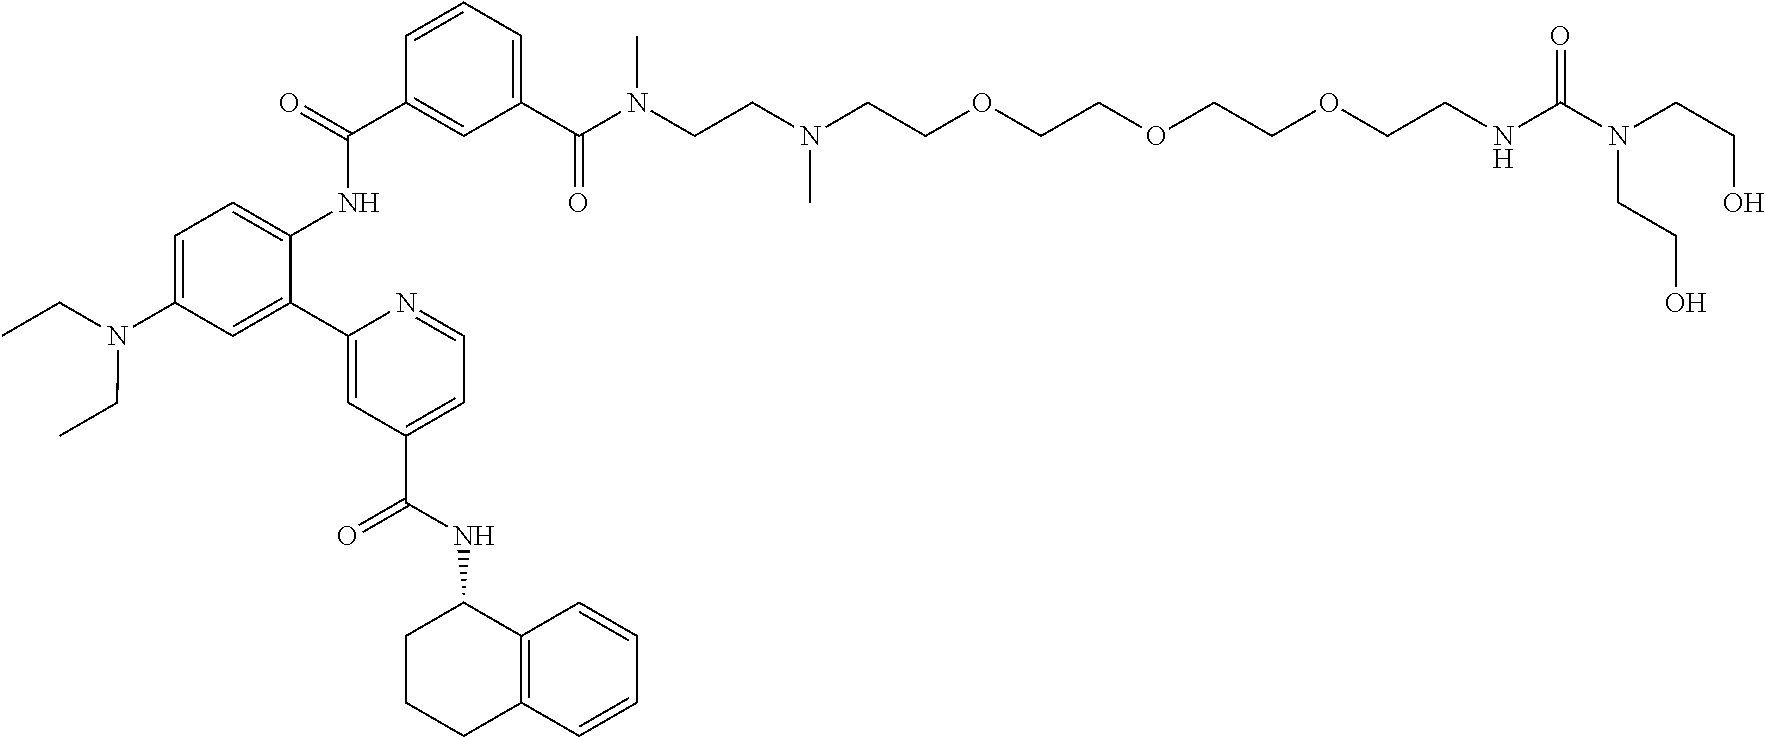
C1=CC=C(C(N(CCN(CCOCCOCCOCCNC(N(CCO)CCO)=O)C)C)=O)C=C1C(=O)NC1=CC=C(N(CC)CC)C=C1C1=CC(C(NC2CCCC3=C2C=CC=C3)=O)=CC=N1
